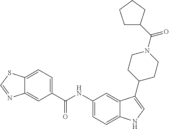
C12=CC=C(C(NC3=CC=C4C(=C3)C(C3CCN(C(=O)C5CCCC5)CC3)=CN4)=O)C=C1N=CS2
